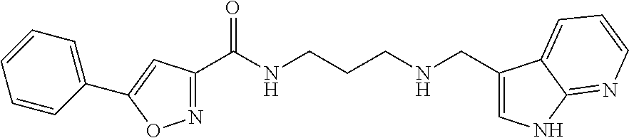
N1=C(C(NCCCNCC2=CNC3=NC=CC=C23)=O)C=C(C2=CC=CC=C2)O1
